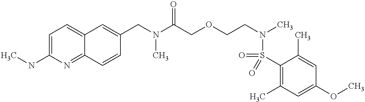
C1(S(=O)(N(CCOCC(N(CC2=CC3=CC=C(NC)N=C3C=C2)C)=O)C)=O)=C(C)C=C(OC)C=C1C
